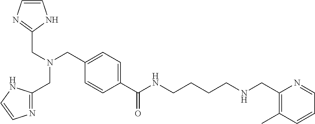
C1=CN=C(CN(CC2=CC=C(C(NCCCCNCC3=C(C)C=CC=N3)=O)C=C2)CC2=NC=CN2)N1
